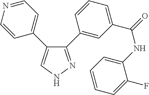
C1(C2=CC(C(NC3=CC=CC=C3F)=O)=CC=C2)=NNC=C1C1=CC=NC=C1
